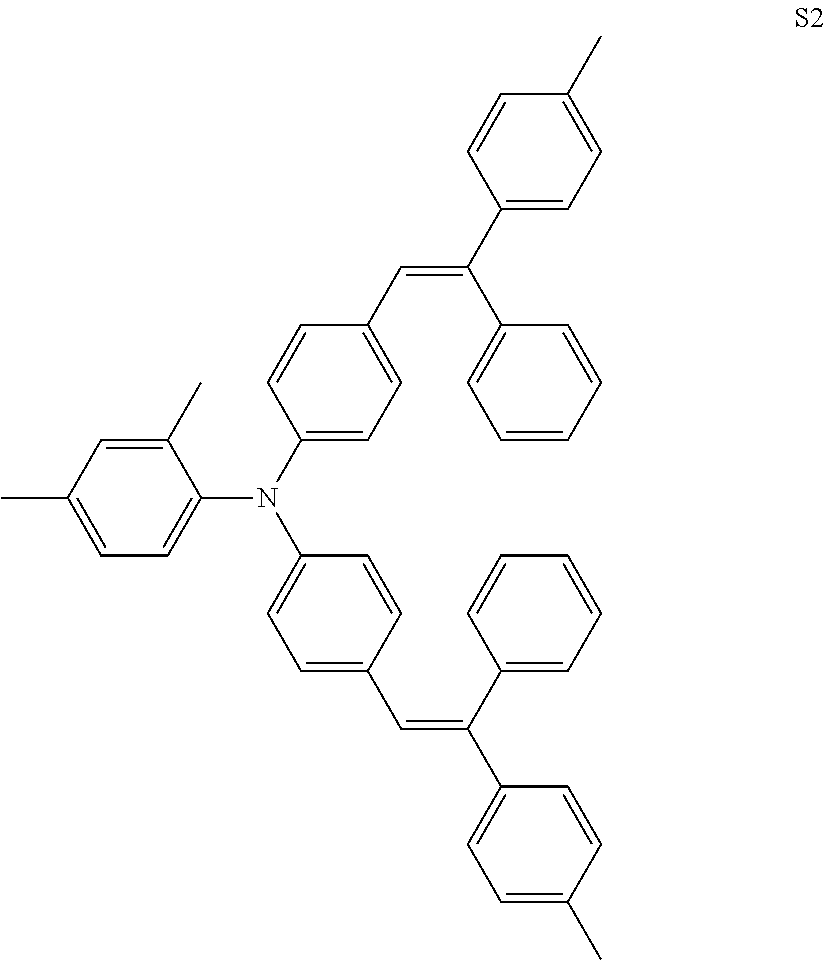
C1(C(C2=CC=CC=C2)=CC2=CC=C(N(C3=CC=C(C=C(C4=CC=CC=C4)C4=CC=C(C)C=C4)C=C3)C3=CC=C(C)C=C3C)C=C2)=CC=C(C)C=C1
